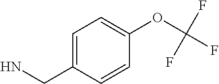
C1=C(CN)C=CC(OC(F)(F)F)=C1
